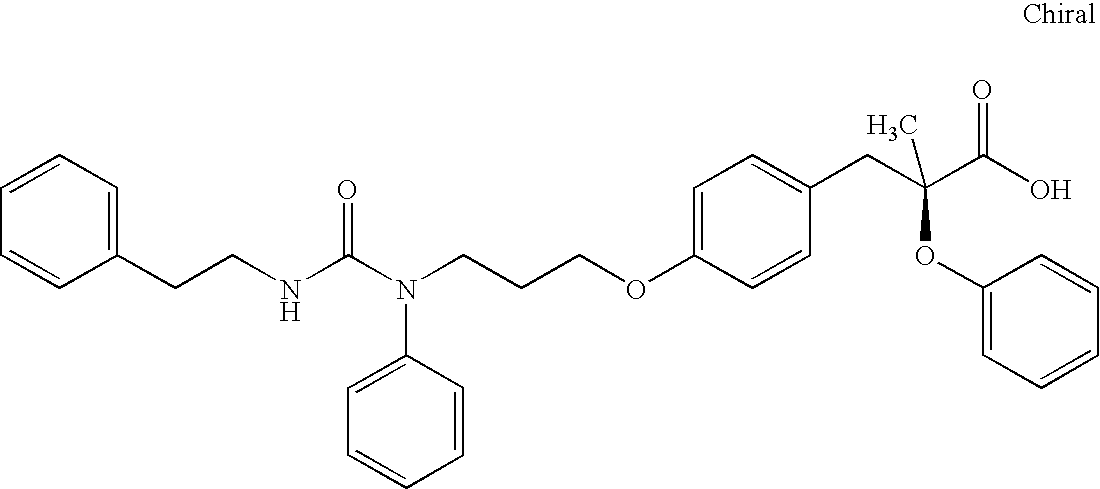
C(CNC(N(CCCOC1=CC=C(CC(C(O)=O)(OC2=CC=CC=C2)C)C=C1)C1=CC=CC=C1)=O)C1=CC=CC=C1
